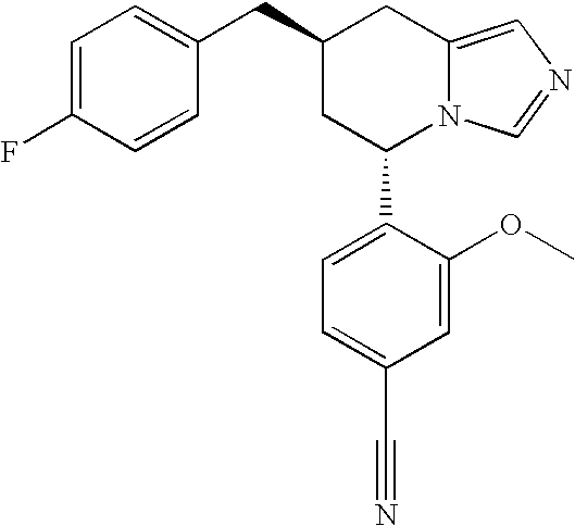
C1(CC2=CC=C(F)C=C2)CC(C2=CC=C(C#N)C=C2OC)N2C(=CN=C2)C1
